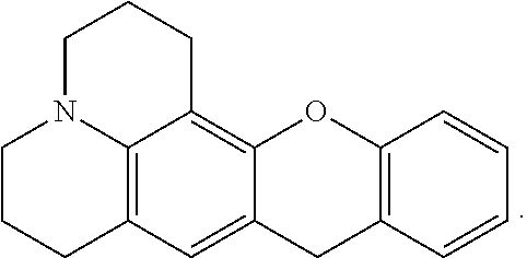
C12=C3C=C4C(=C1CCCN2CCC3)OC1=C(C4)C=CC=C1
